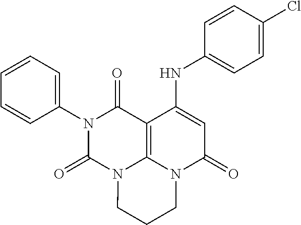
C1(N2C(=O)N3C4=C(C2=O)C(NC2=CC=C(Cl)C=C2)=CC(=O)N4CCC3)=CC=CC=C1
